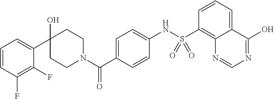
C1CN(C(C2=CC=C(NS(C3=C4C(=CC=C3)C(O)=NC=N4)(=O)=O)C=C2)=O)CCC1(O)C1=CC=CC(F)=C1F
